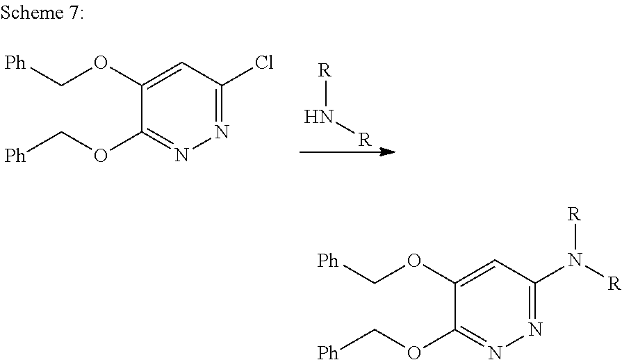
C1(OC[Ph])=CC(Cl)=NN=C1OC[Ph].[R]N[R].C1(OC[Ph])=CC(N([R])[R])=NN=C1OC[Ph]
